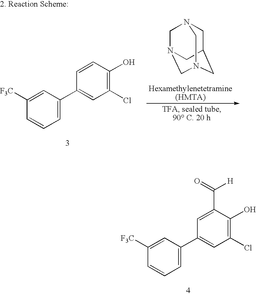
C1([F3C])=CC(C2=CC(Cl)=C(O)C(C(=O)[H])=C2)=CC=C1.C1([F3C])=CC(C2=CC(Cl)=C(O)C=C2)=CC=C1.C1C2CN3CN(CN1C3)C2
